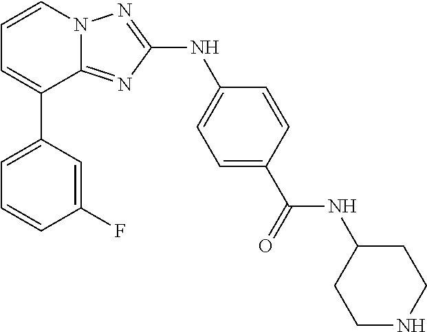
C1=CN2C(=NC(NC3=CC=C(C(=O)NC4CCNCC4)C=C3)=N2)C(C2=CC=CC(F)=C2)=C1
